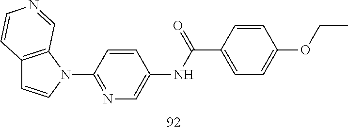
C12=C(N(C3=NC=C(NC(=O)C4=CC=C(OCC)C=C4)C=C3)C=C1)C=NC=C2
